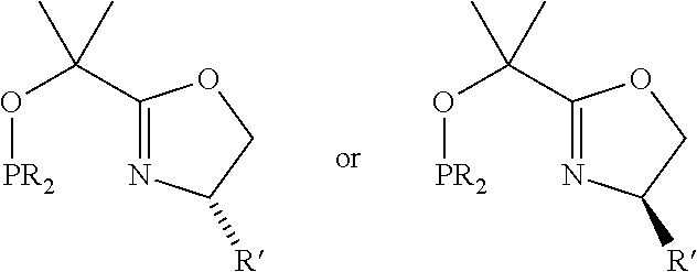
C1(C(O[PR2])(C)C)=NC([R])CO1.C1(C(O[PR2])(C)C)=NC([R])CO1
